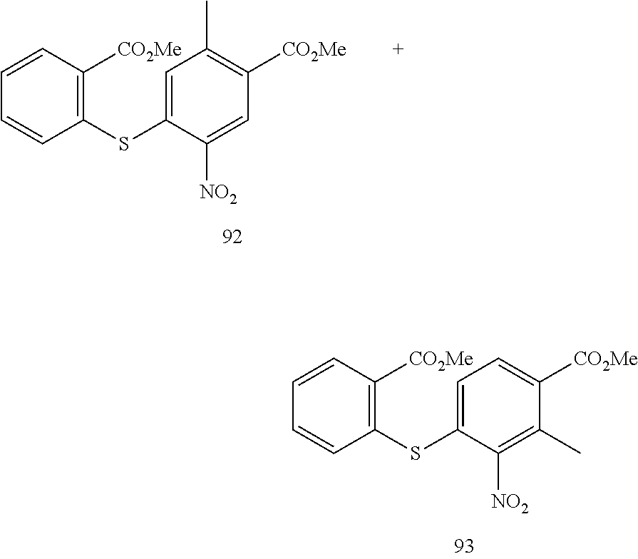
C1=C(SC2=C([CO2Me])C=CC=C2)C([NO2])=CC([CO2Me])=C1C.C1=C(SC2=C([CO2Me])C=CC=C2)C([NO2])=C(C)C([CO2Me])=C1
